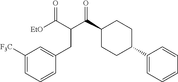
C1(C(C(CC2=CC([F3C])=CC=C2)C(=O)[EtO])=O)CCC(C2=CC=CC=C2)CC1
